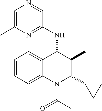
C1=CC=C2C(=C1)C(NC1=NC(C)=CN=C1)C(C)C(C1CC1)N2C(C)=O
